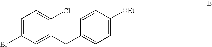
C1=CC(CC2=CC(Br)=CC=C2Cl)=CC=C1[OEt]
